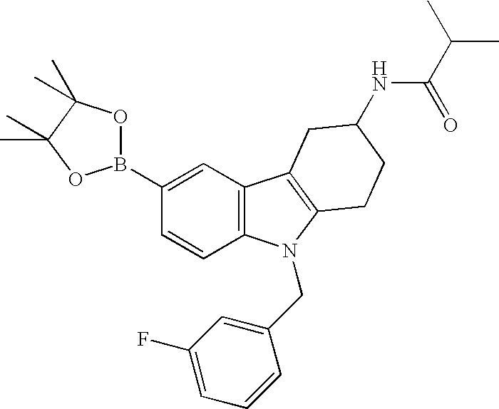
B1(C2=CC3=C(C=C2)N(CC2=CC(F)=CC=C2)C2=C3CC(NC(=O)C(C)C)CC2)OC(C)(C)C(C)(C)O1
